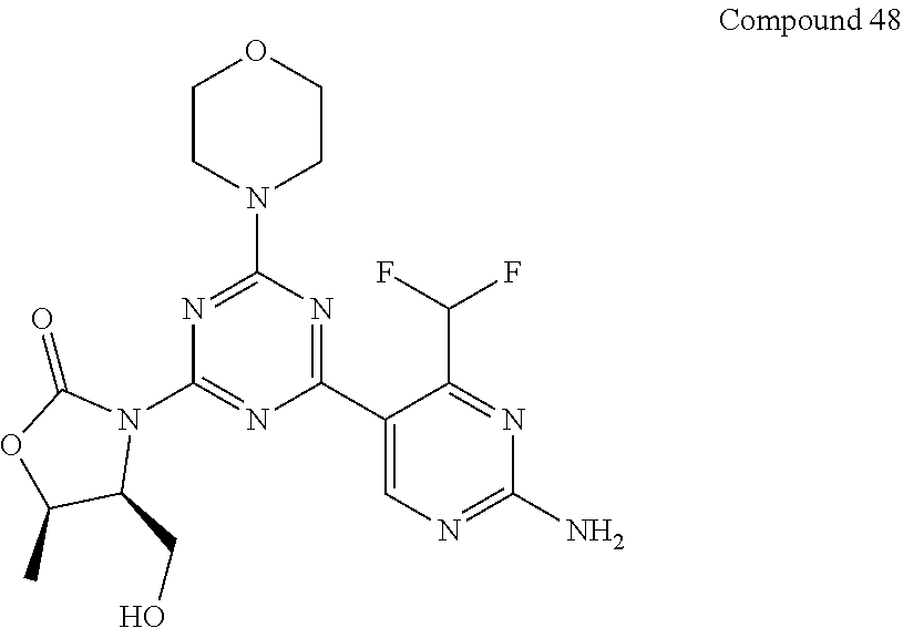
C1CN(C2=NC(N3C(=O)OC(C)C3CO)=NC(C3=CN=C(N)N=C3C(F)F)=N2)CCO1
